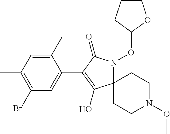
C1(C)=CC(C)=C(Br)C=C1C1=C(O)C2(N(OC3OCCC3)C1=O)CCN(OC)CC2
